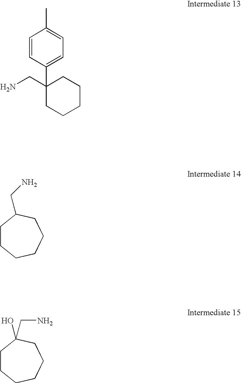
C1=CC(C2(CN)CCCCC2)=CC=C1C.C1CCCCCC1CN.C1CCCCCC1(O)CN
